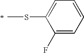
C1(F)=CC=CC=C1SC
